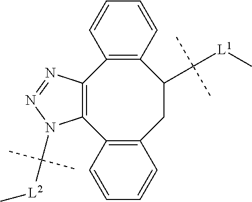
C12=C(C3=C(CC(C([L1]C)(C)C)C4=C1C=CC=C4)C=CC=C3)N(C([L2]C)(C)C)N=N2
